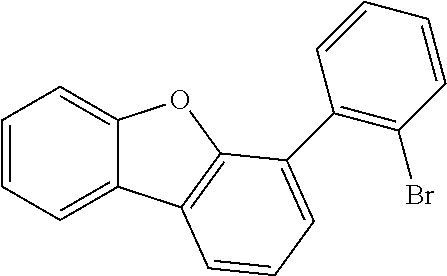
C12=CC=CC=C1C1=C(O2)C(C2=C(Br)C=CC=C2)=CC=C1
